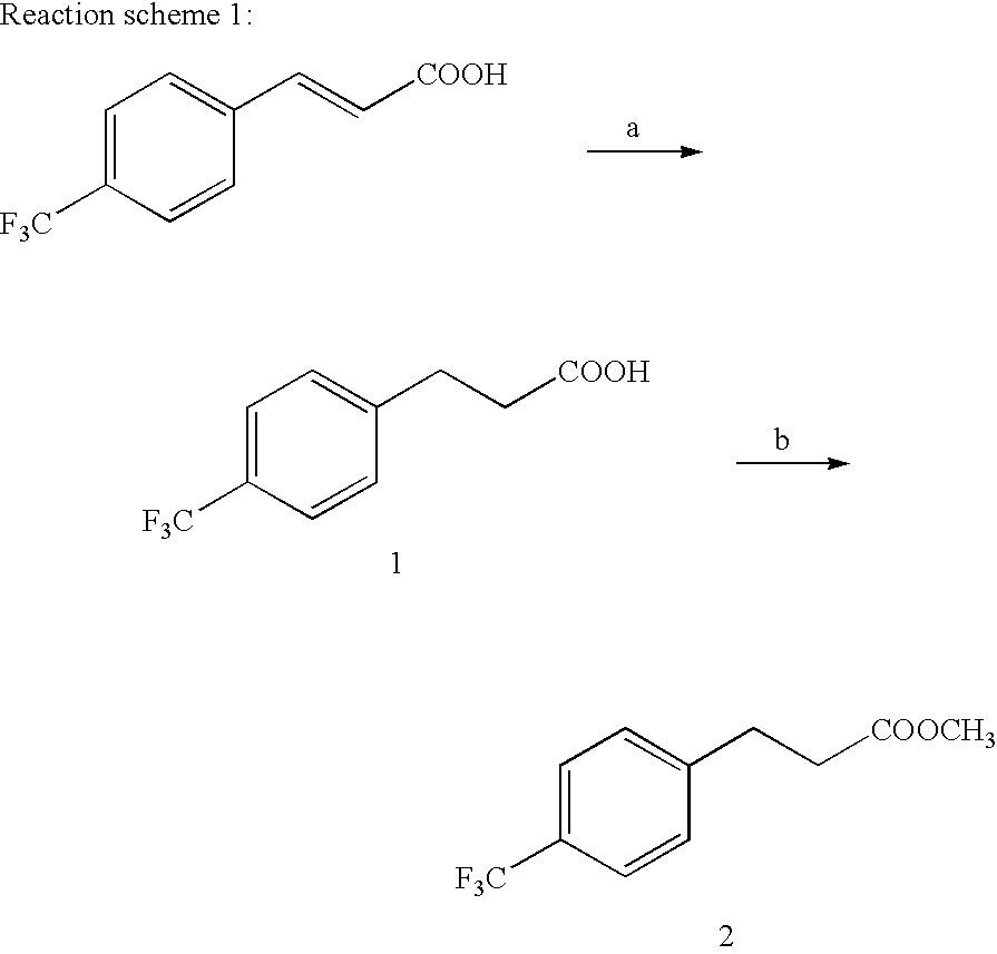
C1=C([F3C])C=CC(CC[COOCH3])=C1.C1=C([F3C])C=CC(CC[COOH])=C1.C1=C([F3C])C=CC(C=C[COOH])=C1
